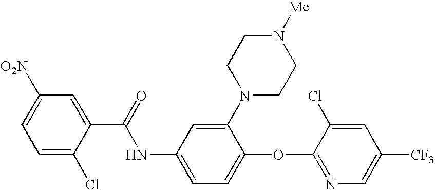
C1=C(Cl)C(C(=O)NC2=CC=C(OC3=NC=C([CF3])C=C3Cl)C(N3CCN([Me])CC3)=C2)=CC([O2N])=C1
